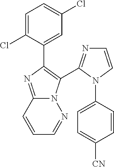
C1=C(Cl)C(C2=C(C3=NC=CN3C3=CC=C([CN])C=C3)N3C(=N2)C=CC=N3)=CC(Cl)=C1
